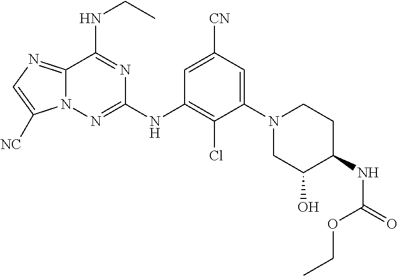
C1(N2CC(O)C(NC(=O)OCC)CC2)=CC([CN])=CC(NC2=NN3C(=NC=C3[NC])C(NCC)=N2)=C1Cl
